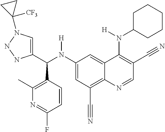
C1(N(C(C2=CN(C3([CF3])CC3)NN2)C2=C(C)N=C(F)C=C2)[H])=CC(C#N)=C2C(=C1)C(N(C1CCCCC1)[H])=C(C#N)C=N2
